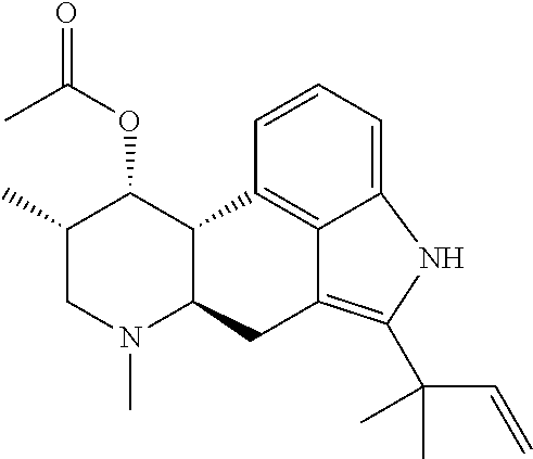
C1(C)CN(C)C2C(C1OC(=O)C)C1=C3C(=C(C(C=C)(C)C)NC3=CC=C1)C2
